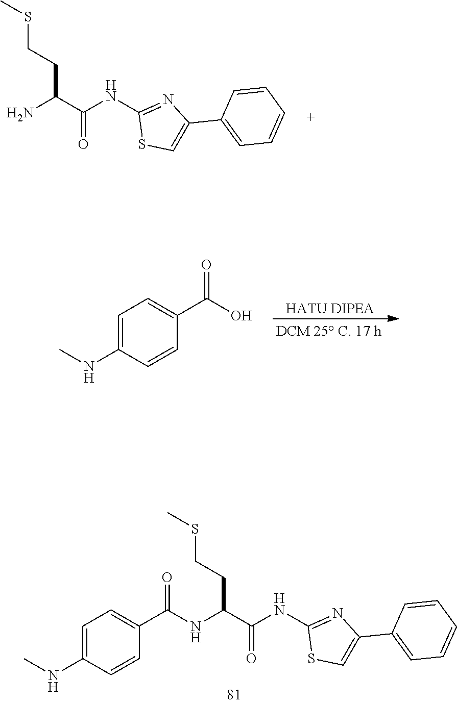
C1=C(NC)C=CC(C(NC(C(NC2=NC(C3=CC=CC=C3)=CS2)=O)CCSC)=O)=C1.NC(C(NC1=NC(C2=CC=CC=C2)=CS1)=O)CCSC.C1=C(NC)C=CC(C(O)=O)=C1.[HATU DIPEA]
